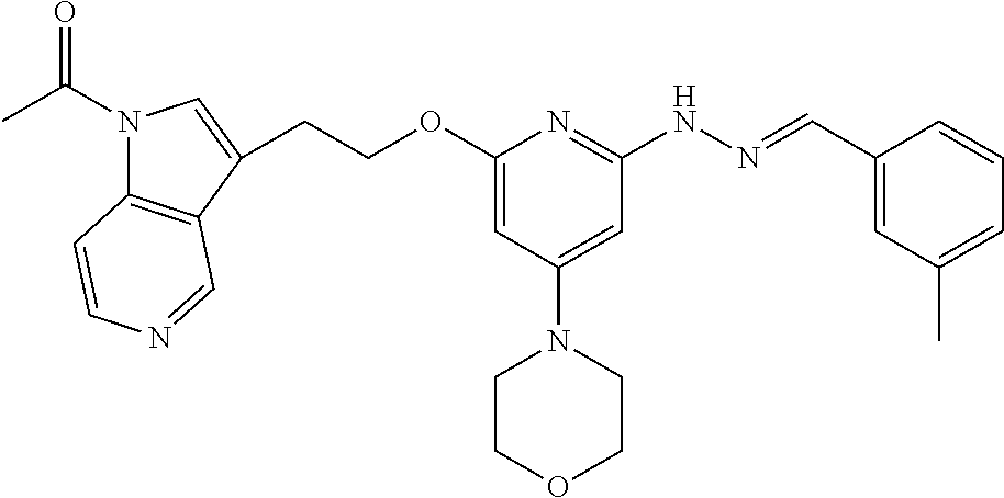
C(COC1=CC(N2CCOCC2)=CC(NN=CC2=CC(C)=CC=C2)=N1)C1=CN(C(C)=O)C2=C1C=NC=C2
